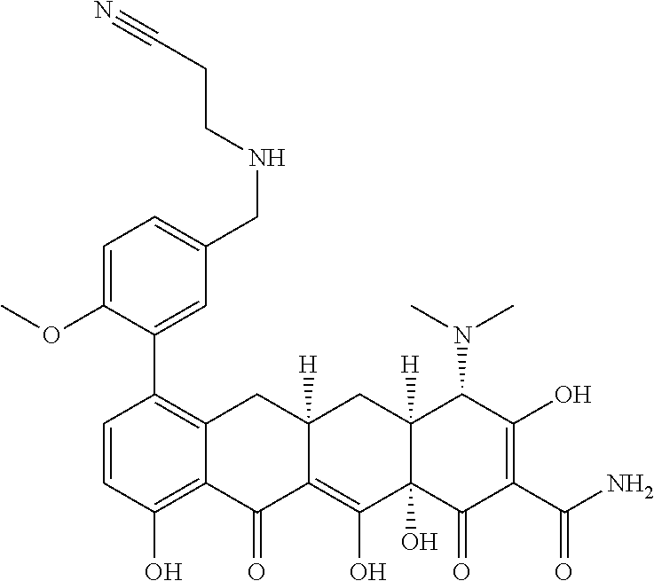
C1=CC(O)=C2C(=C1C1=CC(CNCCC#N)=CC=C1OC)CC1([H])C(=C(O)C3(O)C([H])(C1)C(N(C)C)C(O)=C(C(N)=O)C3=O)C2=O
